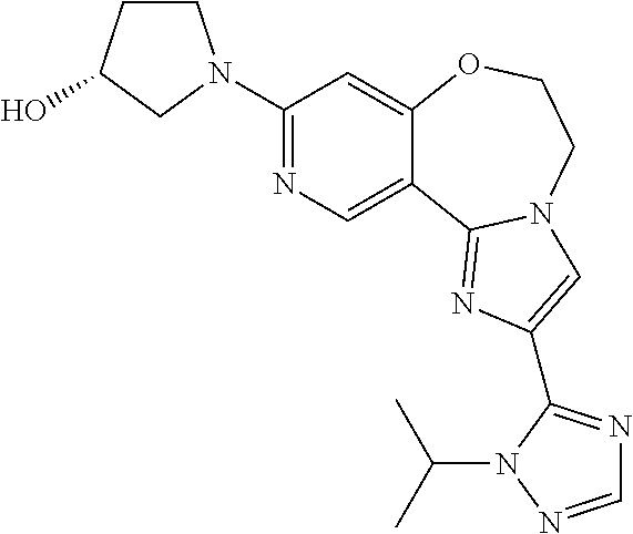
C1(N2CCC(O)C2)=NC=C2C(=C1)OCCN1C2=NC(C2=NC=NN2C(C)C)=C1
